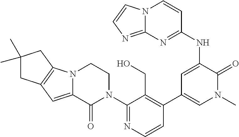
C1(N2CCN3C(=CC4=C3CC(C)(C)C4)C2=O)=NC=CC(C2=CN(C)C(=O)C(NC3=NC4=NC=CN4C=C3)=C2)=C1CO
